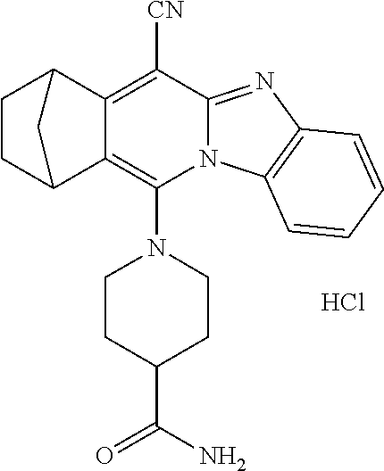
Cl.N1(C2=C3C(=C([CN])C4=NC5=C(N24)C=CC=C5)C2CCC3C2)CCC(C(=O)N)CC1
